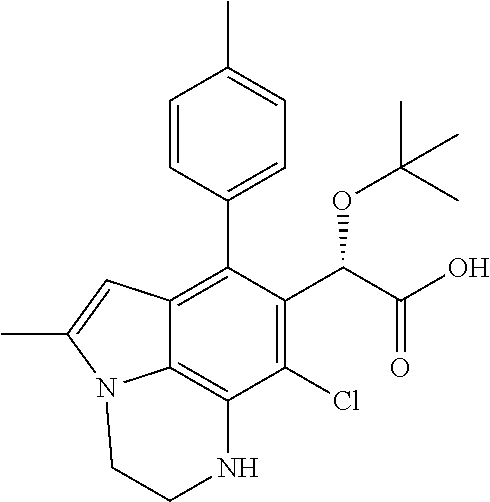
C1=CC(C2=C3C4=C(C(Cl)=C2C(C(O)=O)OC(C)(C)C)NCCN4C(C)=C3)=CC=C1C
